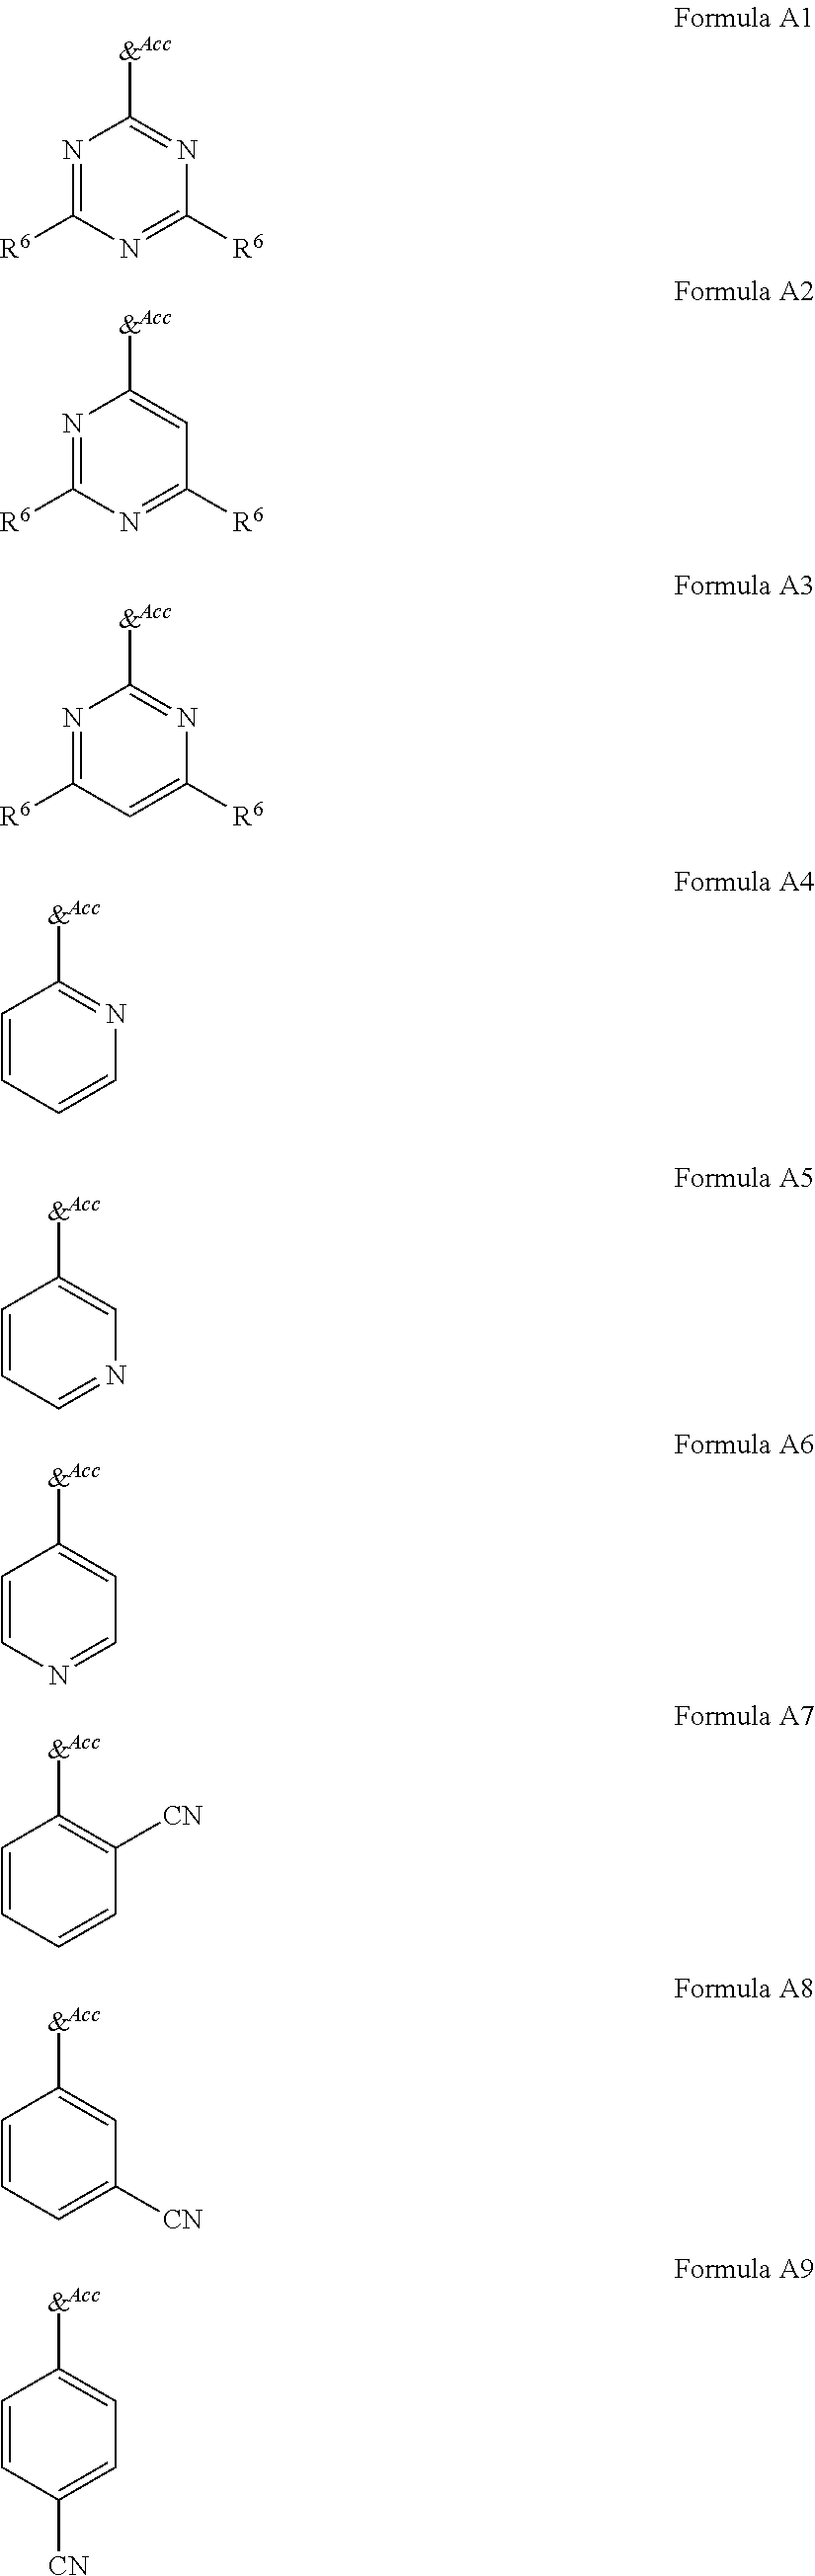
N1=C([R6])N=C([R6])N=C1[&Acc].N1=C([R6])N=C([R6])C=C1[&Acc].N1=C([R6])C=C([R6])N=C1[&Acc].C1=CC=CN=C1[&Acc].C1=CC=NC=C1[&Acc].C1=CN=CC=C1[&Acc].C1=CC=CC([CN])=C1[&Acc].C1=CC=C([CN])C=C1[&Acc].C1=CC([CN])=CC=C1[&Acc]
